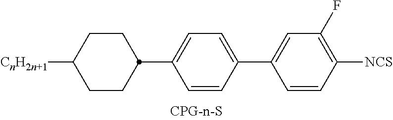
[CnH2n+1]C1CCC(C2=CC=C(C3=CC(F)=C([NCS])C=C3)C=C2)CC1
